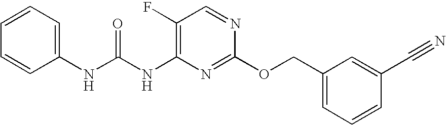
C1(F)=C(NC(NC2=CC=CC=C2)=O)N=C(OCC2=CC=CC(C#N)=C2)N=C1
